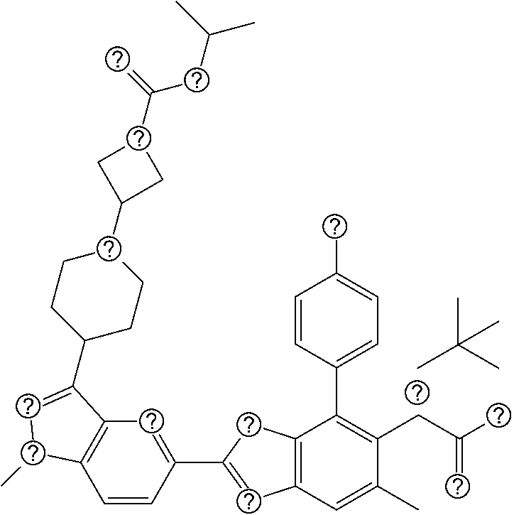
CC(C)(C)C.C1=CC(C2=CC3=C(C2)C(C2=CC=C(C)C=C2)=C(CC(C)=C)C(C)=C3)=CC2=C1C(C)C=C2C1CCC(C2CC(C(=C)CC(C)C)C2)CC1
